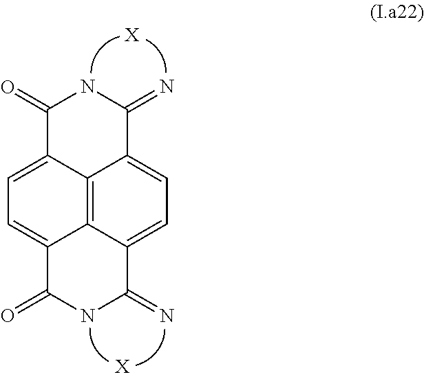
C12=C3C4=CC=C1C(=N)NC(=O)C2=CC=C3C(=O)NC4=N.[X].[X]
